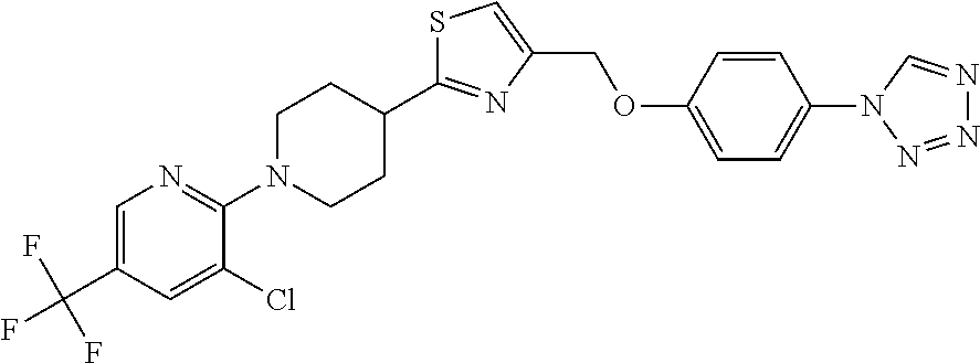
C1(C2=NC(COC3=CC=C(N4N=NN=C4)C=C3)=CS2)CCN(C2=NC=C(C(F)(F)F)C=C2Cl)CC1
